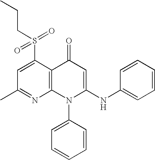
C1(C)=NC2=C(C(S(CCC)(=O)=O)=C1)C(=O)C=C(NC1=CC=CC=C1)N2C1=CC=CC=C1
